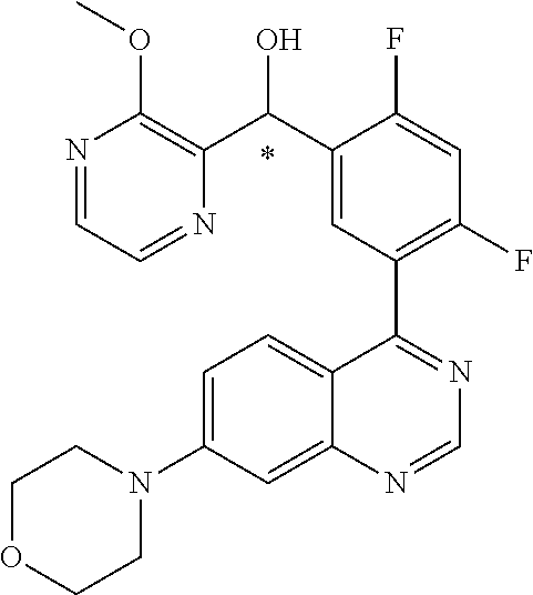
C1=C(N2CCOCC2)C=C2C(=C1)C(C1=C(F)C=C(F)C(C(O)C3=C(OC)N=CC=N3)=C1)=NC=N2.*
